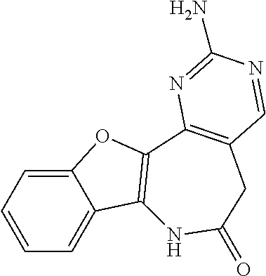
C1=CC=C2C(=C1)OC1=C2NC(=O)CC2=C1N=C(N)N=C2
